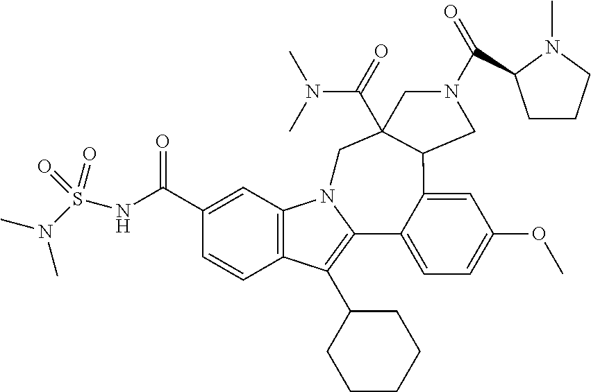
C12=C(C=C(C(NS(N(C)C)(=O)=O)=O)C=C1)N1C(=C2C2CCCCC2)C2=CC=C(OC)C=C2C2C(C(=O)N(C)C)(C1)CN(C(C1CCCN1C)=O)C2
